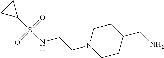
C1CC(CN)CCN1CCNS(C1CC1)(=O)=O
